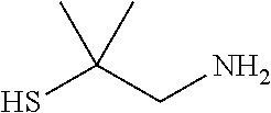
C(CN)(S)(C)C
